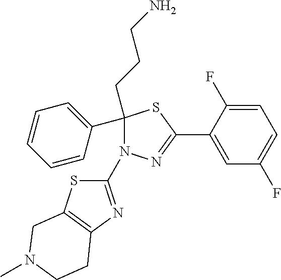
C1(C2=CC=CC=C2)(CCCN)N(C2=NC3=C(S2)CN(C)CC3)N=C(C2=CC(F)=CC=C2F)S1
